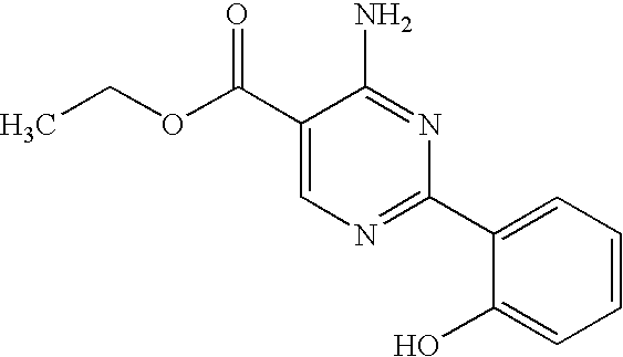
C1(C(OCC)=O)=CN=C(C2=CC=CC=C2O)N=C1N
